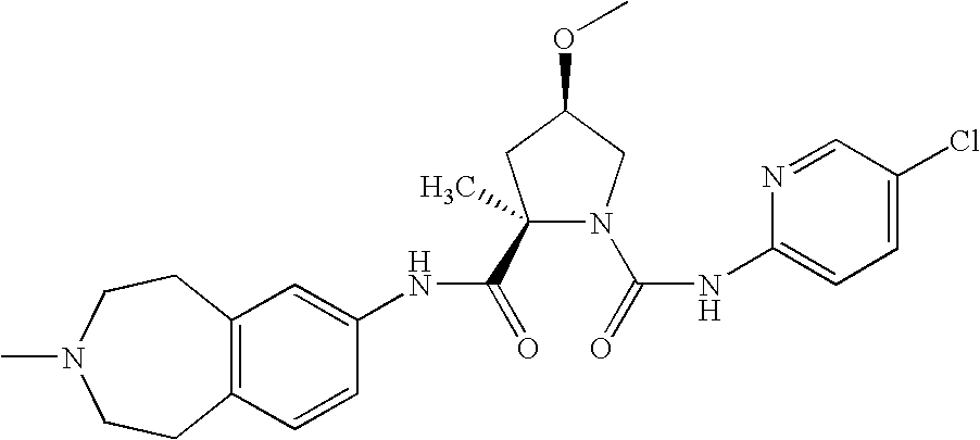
C12=C(C=CC(NC(=O)C3(C)N(C(=O)NC4=CC=C(Cl)C=N4)CC(OC)C3)=C1)CCN(C)CC2
